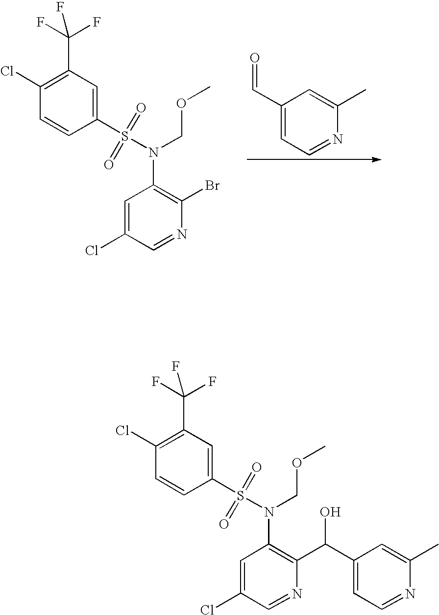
C1=C(S(=O)(=O)N(COC)C2=C(Br)N=CC(Cl)=C2)C=CC(Cl)=C1C(F)(F)F.C1(C=O)=CC=NC(C)=C1.C1=C(S(=O)(=O)N(COC)C2=C(C(O)C3=CC=NC(C)=C3)N=CC(Cl)=C2)C=CC(Cl)=C1C(F)(F)F
